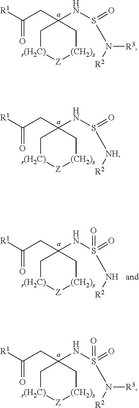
C(CC1(NS(=O)N([R2])[R3])C[r(H2C)][Z][(CH2)s]C1)([R1])=O.C(CC1(NS(=O)[NH][R2])C[r(H2C)][Z][(CH2)s]C1)([R1])=O.C(CC1(NS(=O)(N[R2])=O)C[r(H2C)][Z][(CH2)s]C1)([R1])=O.C(CC1(NS(=O)(N([R2])[R3])=O)C[r(H2C)][Z][(CH2)s]C1)([R1])=O
